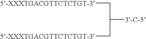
C([3-C-5])(C[5-XXXTGACGTTCTCTGT-3])C[5-XXXTGACGTTCTCTGT-3]
